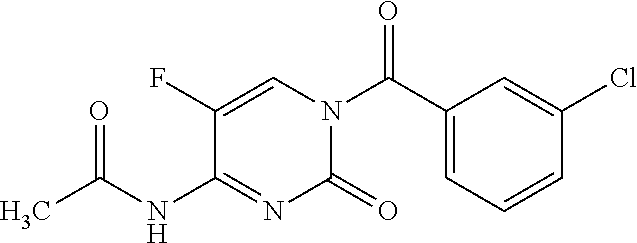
O=C(C1=CC=CC(Cl)=C1)N1C=C(F)C(NC(C)=O)=NC1=O
